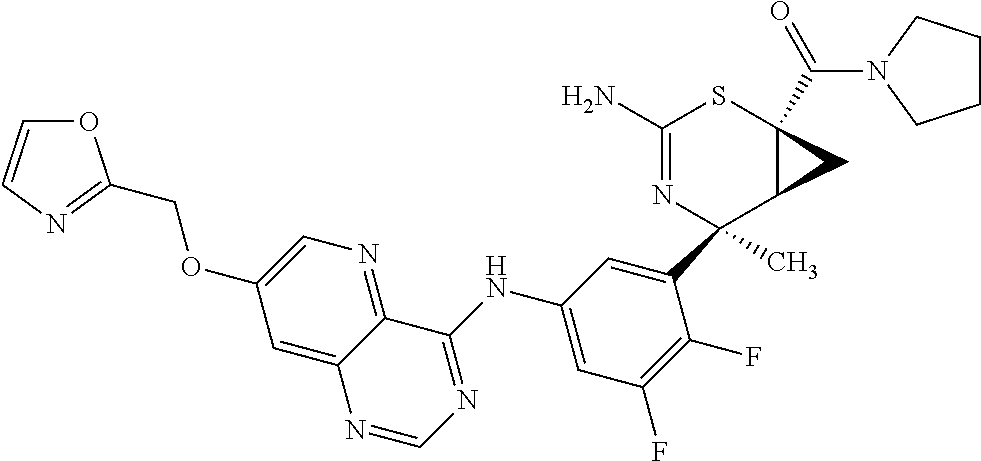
C1(C2(C)N=C(N)SC3(C(=O)N4CCCC4)C2C3)=CC(NC2=NC=NC3=CC(OCC4=NC=CO4)=CN=C32)=CC(F)=C1F
